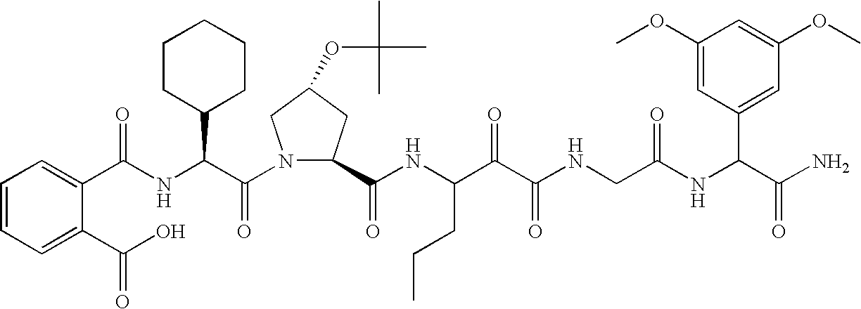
C(NC(C(N1C(C(NC(C(C(NCC(NC(C(N)=O)C2=CC(OC)=CC(OC)=C2)=O)=O)=O)CCC)=O)CC(OC(C)(C)C)C1)=O)C1CCCCC1)(=O)C1=CC=CC=C1C(O)=O
